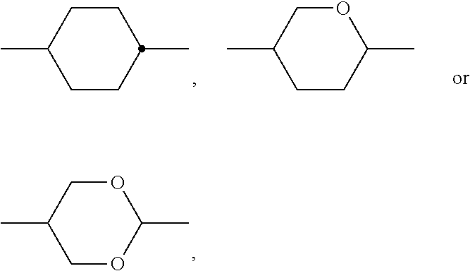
C1(C)COC(C)OC1.C1(C)CCC(C)OC1.C1(C)CCC(C)CC1
